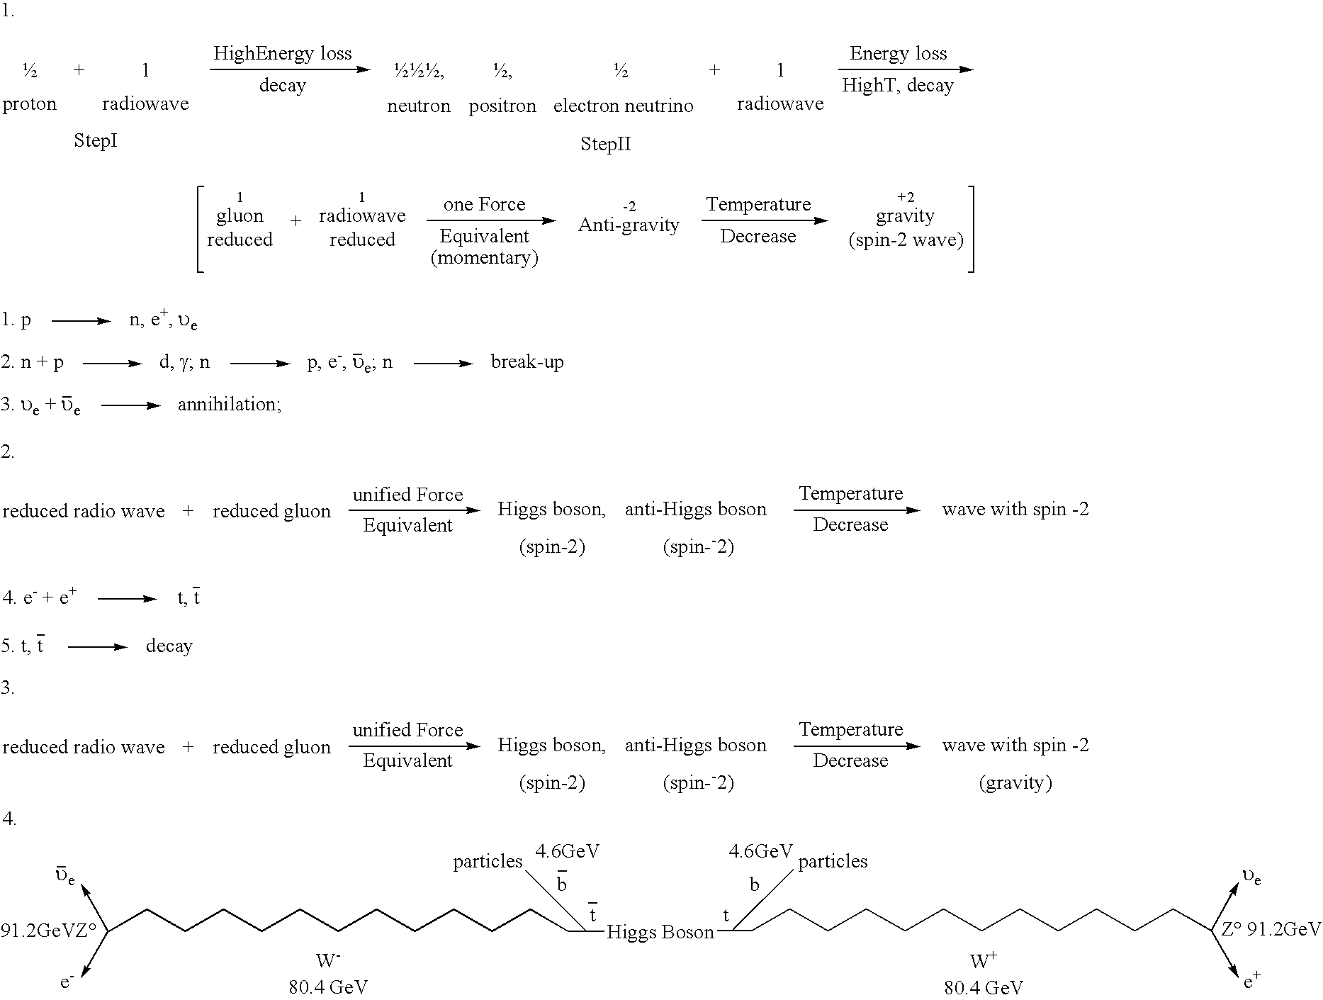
CCCCCCCCCCCCC[Higgs Boson]CCCCCCCCCCCCC
